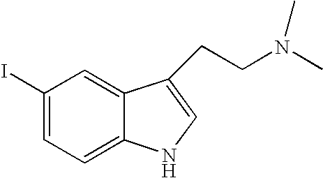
C1=C2C(=CC(I)=C1)C(CCN(C)C)=CN2
